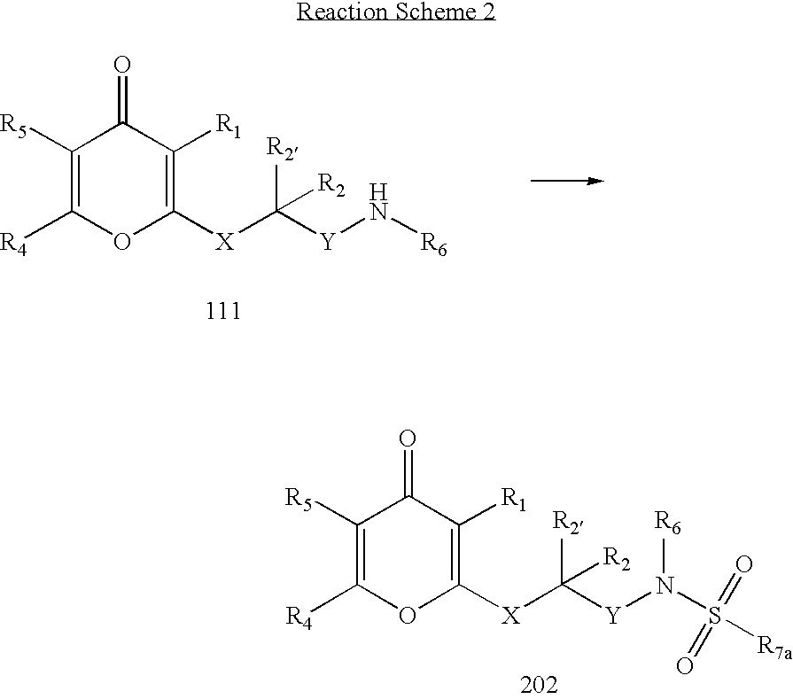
C1([R5])=C([R4])OC([X]C([Y]N[R6])([R2])[R2])=C([R1])C1=O.C1([R5])=C([R4])OC([X]C([Y]N(S([R7a])(=O)=O)[R6])([R2])[R2])=C([R1])C1=O
